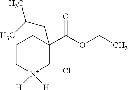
C1C[N+]([H])([H])CC(C(=O)OCC)(CC(C)C)C1.[Cl-]
